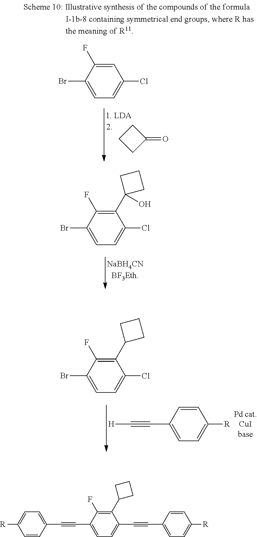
C1=C(F)C(Br)=CC=C1Cl.C1CCC1=O.C1(C2(O)CCC2)=C(F)C(Br)=CC=C1Cl.C1(C2CCC2)=C(F)C(Br)=CC=C1Cl.C1=CC(C#C[H])=CC=C1[R].C1=C(C#CC2=CC=C(C#CC3=CC=C([R])C=C3)C(C3CCC3)=C2F)C=CC([R])=C1
